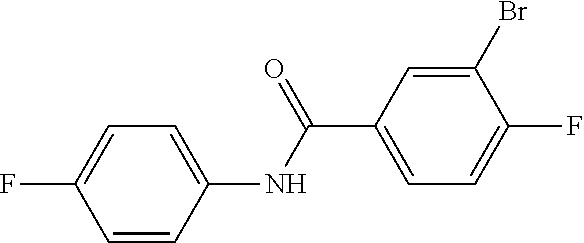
C1=CC(NC(C2=CC=C(F)C(Br)=C2)=O)=CC=C1F
